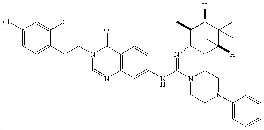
C1(Cl)=CC=C(CCN2C=NC3=C(C2=O)C=CC(NC(=NC2CC4([H])C(C)(C)C([H])(C2C)C4)N2CCN(C4=CC=CC=C4)CC2)=C3)C(Cl)=C1
